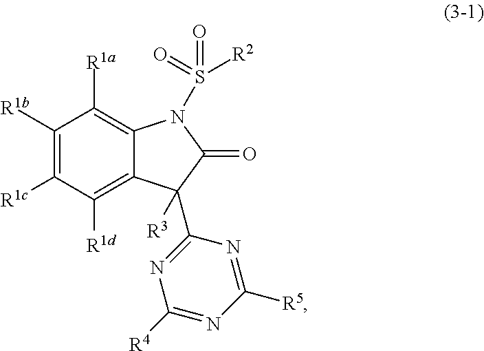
C1([R1b])=C([R1c])C([R1d])=C2C(=C1[R1a])N(S([R2])(=O)=O)C(=O)C2(C1=NC([R4])=NC([R5])=N1)[R3]
